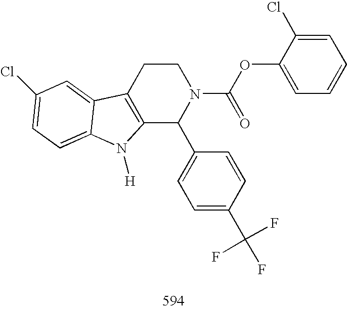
C12=C(CCN(C(OC3=CC=CC=C3Cl)=O)C1C1=CC=C(C(F)(F)F)C=C1)C1=CC(Cl)=CC=C1N2[H]
